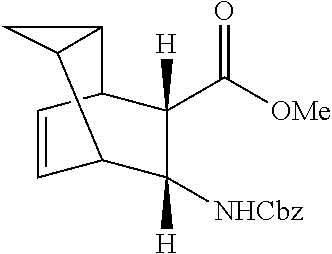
C1([H])([NHCbz])C([H])(C([OMe])=O)C2C=CC1C1C2C1
